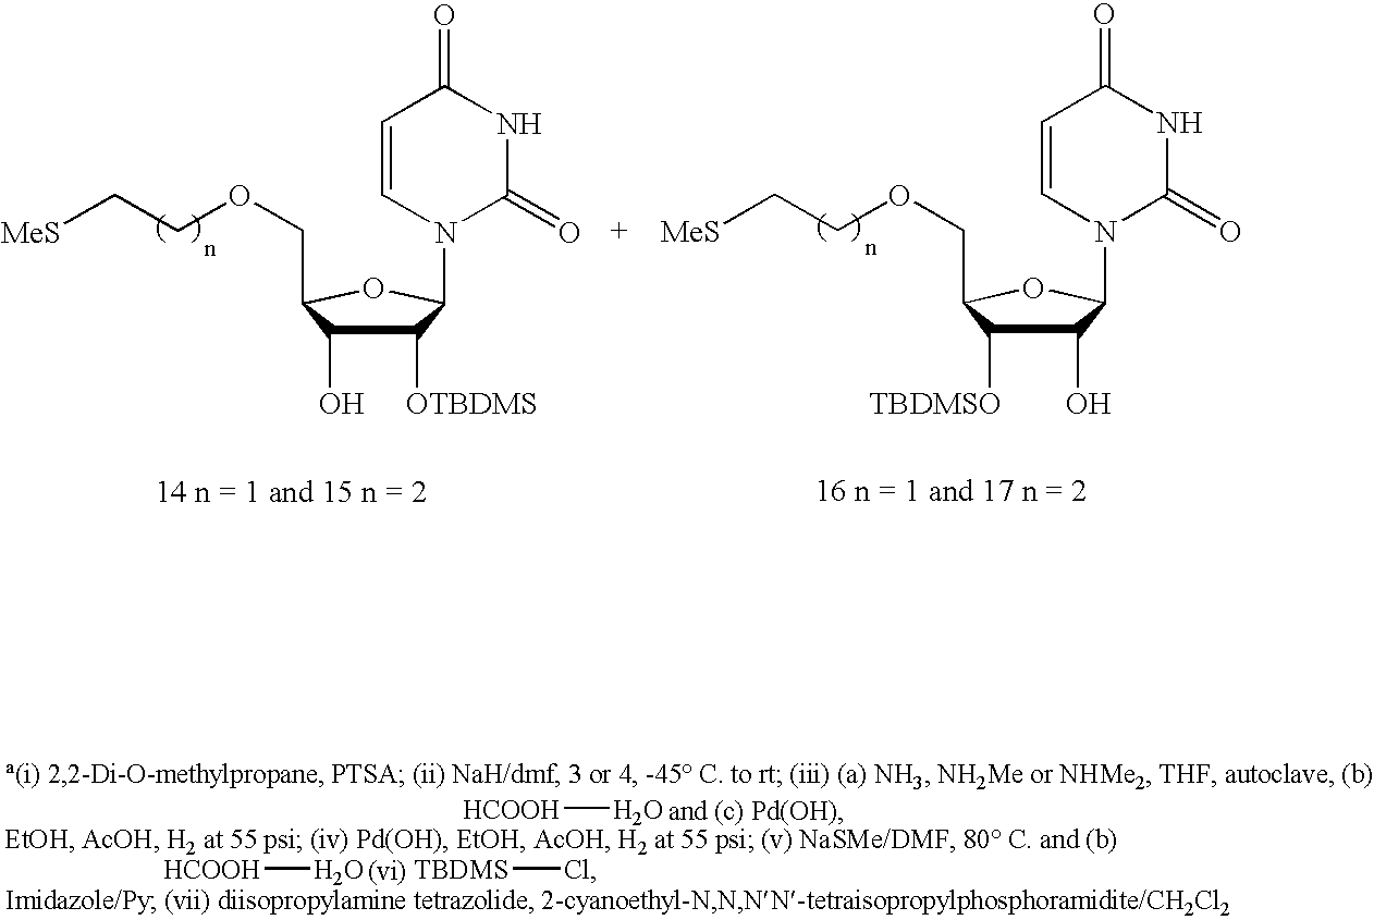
[HCOOH]O.[HCOOH]O.[TBDMS]Cl.C1([OTBDMS])C(O)C(COCC[MeS])OC1N1C(=O)NC(=O)C=C1.C1(O)C([TBDMSO])C(COCC[MeS])OC1N1C(=O)NC(=O)C=C1
